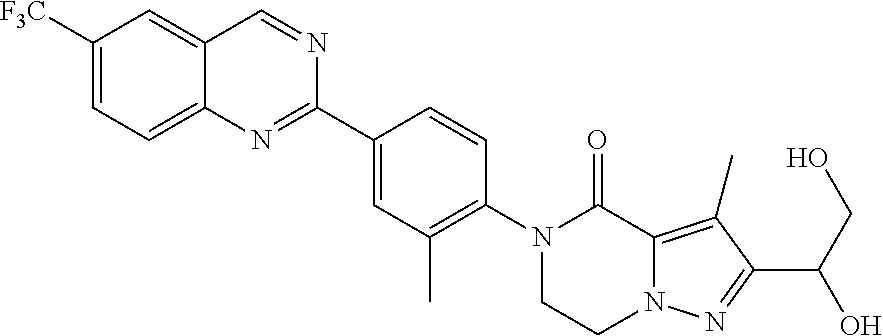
C1([F3C])=CC=C2C(=C1)C=NC(C1=CC(C)=C(N3CCN4C(=C(C)C(C(O)CO)=N4)C3=O)C=C1)=N2
